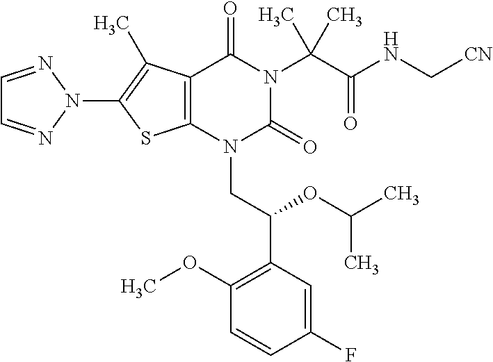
C12=C(C(C)=C(N3N=CC=N3)S1)C(=O)N(C(C(=O)NC[CN])(C)C)C(=O)N2CC(C1=C(OC)C=CC(F)=C1)OC(C)C
